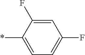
C1=C(F)C(*)=CC=C1F
